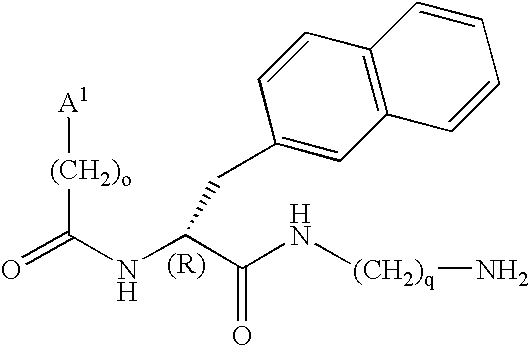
[A1][(CH2)o]C(=O)NC(C(N[(CH2)q]N)=O)CC1=CC2=C(C=C1)C=CC=C2
